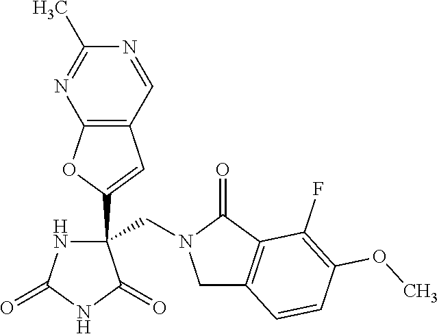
C1(C2(CN3CC4=C(C3=O)C(F)=C(OC)C=C4)NC(=O)NC2=O)=CC2=C(O1)N=C(C)N=C2
